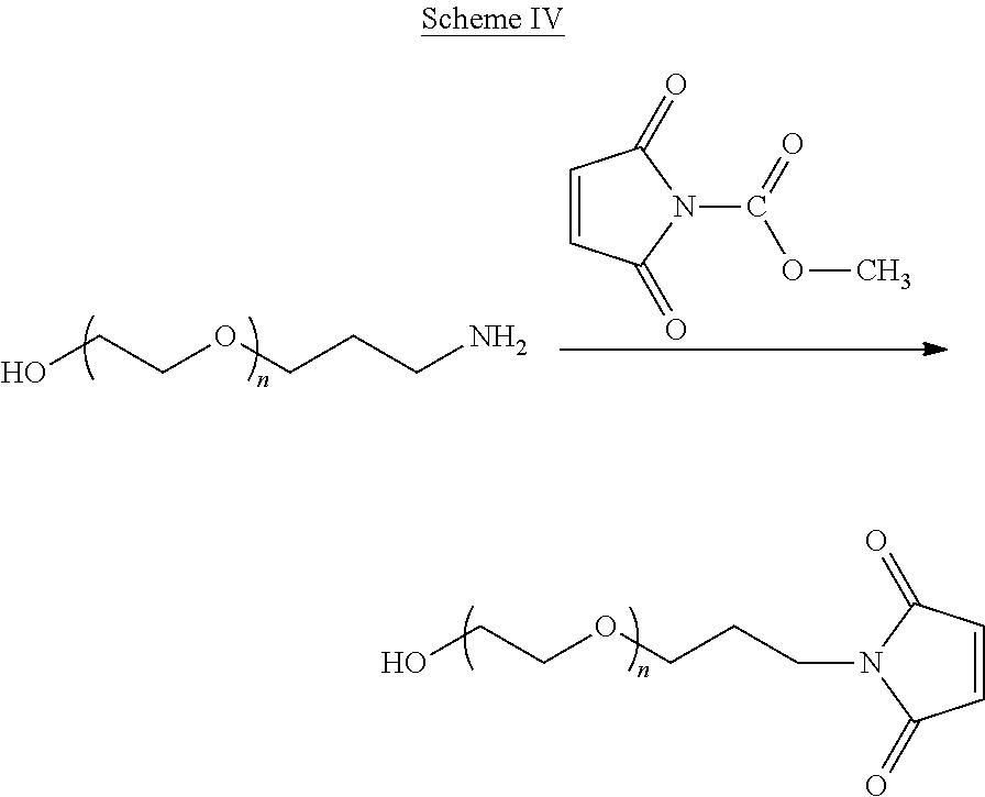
OCCOCCCN1C(=O)C=CC1=O.OCCOCCCN.C1=CC(=O)N(C(=O)OC)C1=O
